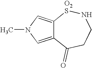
C12=CN(C)C=C1[O2S]NCCC2=O
